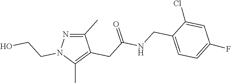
C1(C)=NN(CCO)C(C)=C1CC(=O)NCC1=CC=C(F)C=C1Cl
